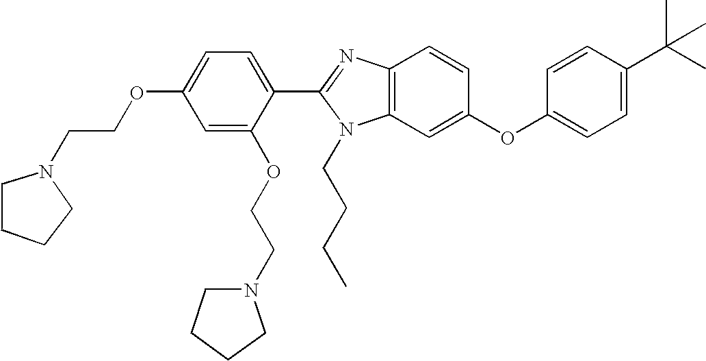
C1=C(OCCN2CCCC2)C=C(OCCN2CCCC2)C(C2=NC3=C(N2CCCC)C=C(OC2=CC=C(C(C)(C)C)C=C2)C=C3)=C1
